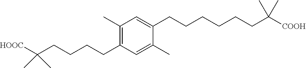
C1=C(CCCCCCC(C)(C)[COOH])C(C)=CC(CCCCC(C)(C)[HOOC])=C1C
